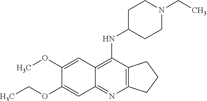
C1(OC)=CC2=C(NC3CCN(CC)CC3)C3=C(N=C2C=C1OCC)CCC3
